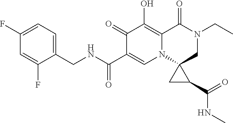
C1(F)=CC=C(CNC(C2=CN3C(=C(O)C2=O)C(=O)N(CC)CC32CC2C(NC)=O)=O)C(F)=C1
